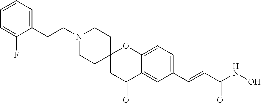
N1(CCC2=CC=CC=C2F)CCC2(CC1)CC(=O)C1=CC(C=CC(NO)=O)=CC=C1O2
